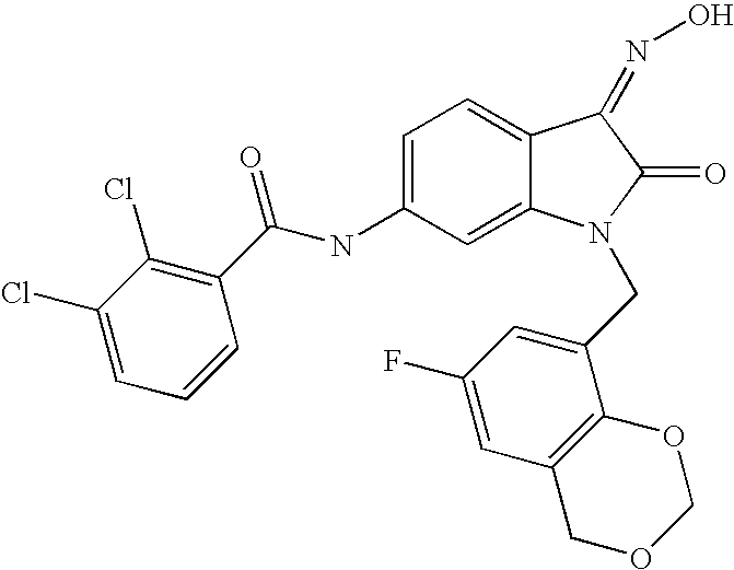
C1=C(Cl)C(Cl)=C(C(NC2=CC=C3C(=C2)N(CC2=CC(F)=CC4=C2OCOC4)C(=O)C3=NO)=O)C=C1
